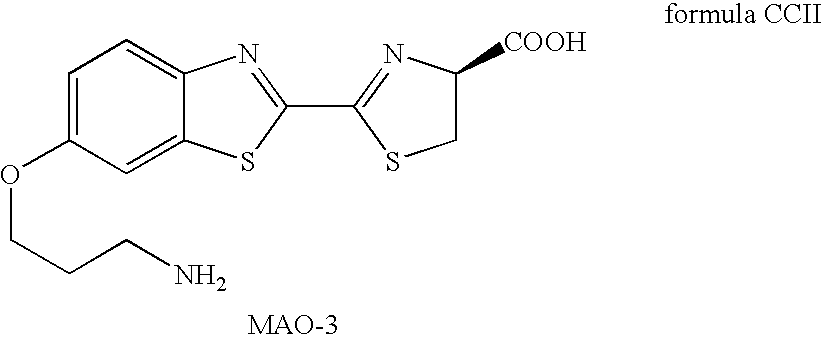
C1=C(OCCCN)C=C2C(=C1)N=C(C1=NC([COOH])CS1)S2
